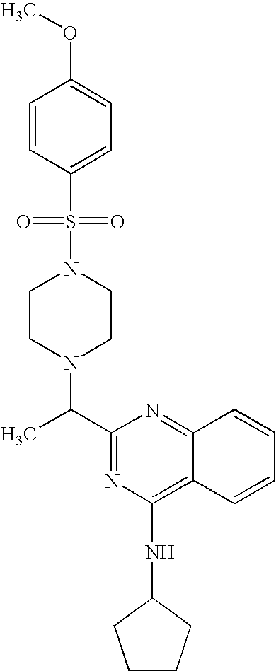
C1CN(C(C2=NC(NC3CCCC3)=C3C(=N2)C=CC=C3)C)CCN1S(C1=CC=C(OC)C=C1)(=O)=O
